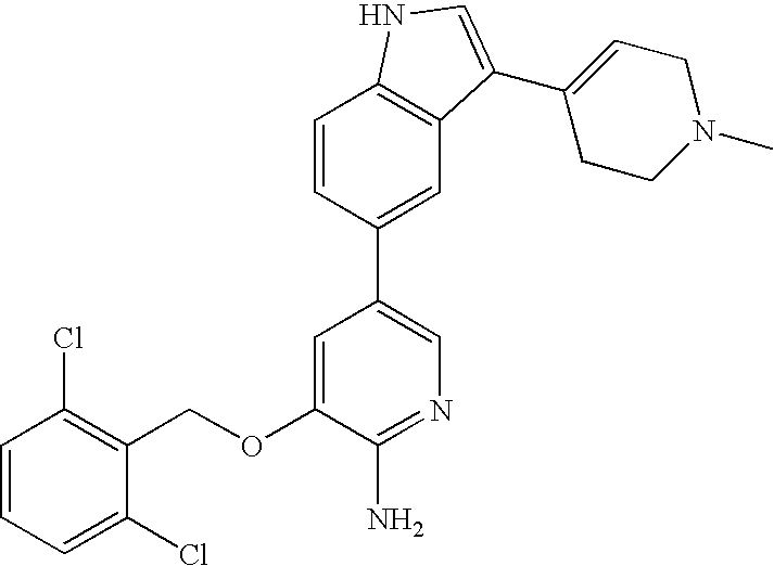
C1=CC=C(Cl)C(COC2=CC(C3=CC4=C(C=C3)NC=C4C3=CCN(C)CC3)=CN=C2N)=C1Cl
